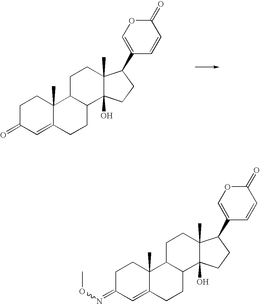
O=C1C=C2C(C)(CC1)C1C(CC2)C2(O)C(C)(CC1)C(C1=COC(=O)C=C1)CC2.N(=C1C=C2C(C)(CC1)C1C(CC2)C2(O)C(C)(CC1)C(C1=COC(=O)C=C1)CC2)OC
